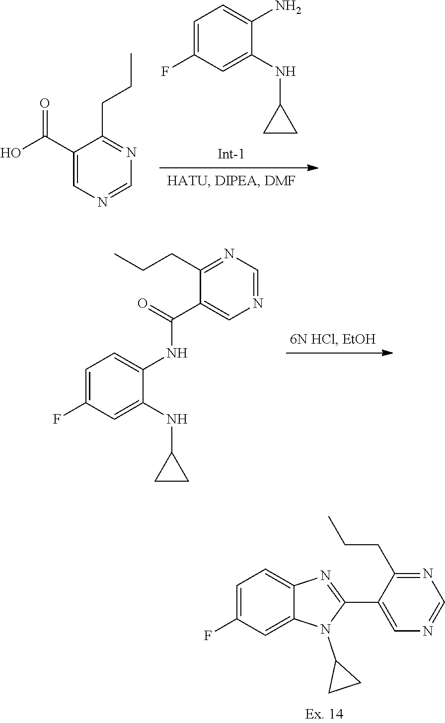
C1=C(F)C=C(NC2CC2)C(N)=C1.C1(C(O)=O)=CN=CN=C1CCC.C1=C(F)C=C(NC2CC2)C(NC(C2=CN=CN=C2CCC)=O)=C1.C1=C(F)C=C2C(=C1)N=C(C1=CN=CN=C1CCC)N2C1CC1
